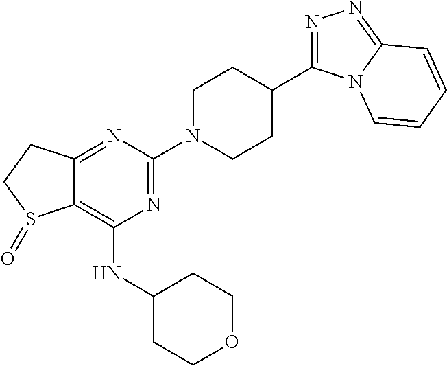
C12=NC(N3CCC(C4=NN=C5N4C=CC=C5)CC3)=NC(NC3CCOCC3)=C1S(=O)CC2
